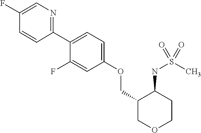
C1(C2=CC=C(OCC3COCCC3NS(C)(=O)=O)C=C2F)=NC=C(F)C=C1
